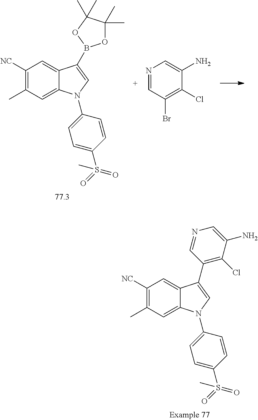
C1([NC])=C(C)C=C2C(=C1)C(B1OC(C)(C)C(C)(C)O1)=CN2C1=CC=C(S(=O)(=O)C)C=C1.N1=CC(Br)=C(Cl)C(N)=C1.C1([NC])=C(C)C=C2C(=C1)C(C1=C(Cl)C(N)=CN=C1)=CN2C1=CC=C(S(=O)(=O)C)C=C1
